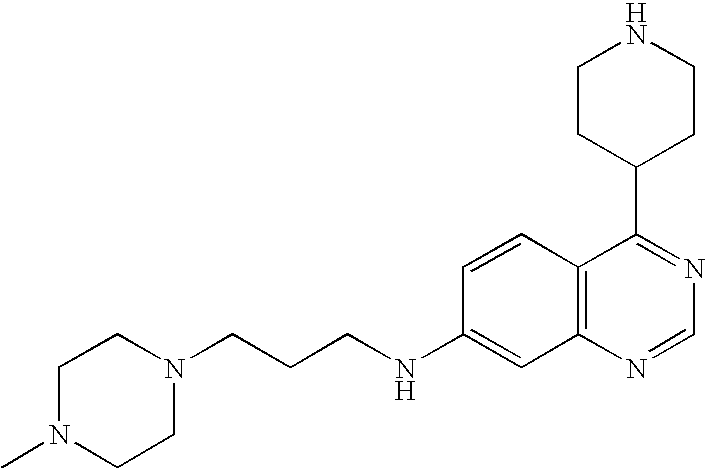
C12=C(N=CN=C1C1CCNCC1)C=C(NCCCN1CCN(C)CC1)C=C2
